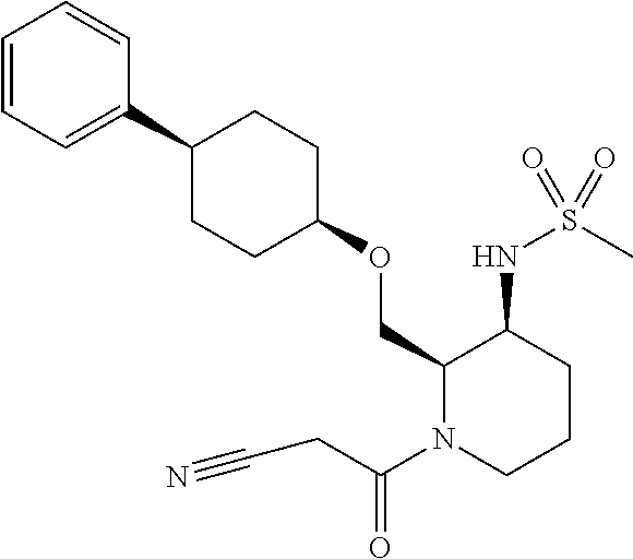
C1(COC2CCC(C3=CC=CC=C3)CC2)N(C(CC#N)=O)CCCC1NS(C)(=O)=O
